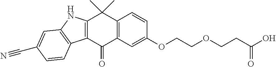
C12=C(C(=O)C3=C(C1(C)C)C=CC(OCCOCCC(O)=O)=C3)C1=C(N2)C=C(C#N)C=C1
